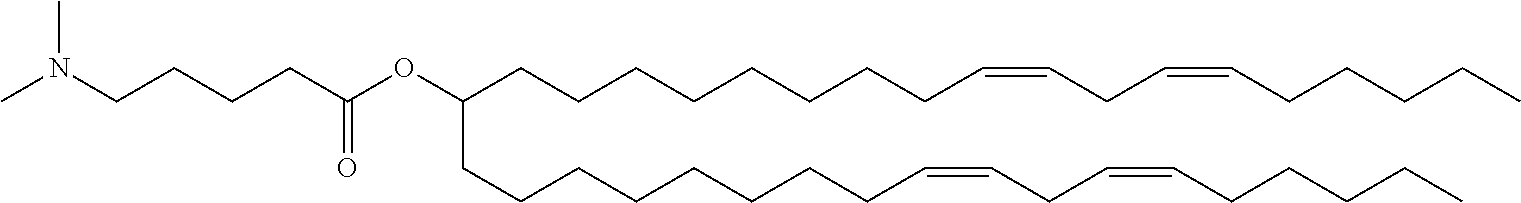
C(OC(CCCCN(C)C)=O)(CCCCCCCCC=CCC=CCCCCC)CCCCCCCCC=CCC=CCCCCC
